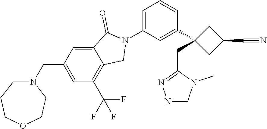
C1=C2C(=O)N(C3=CC=CC(C4(CC5=NN=CN5C)CC(C#N)C4)=C3)CC2=C(C(F)(F)F)C=C1CN1CCCOCC1
